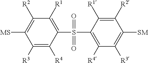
C1(S(C2=C([R4])C([R3])=C([SM])C([R2])=C2[R1])(=O)=O)=C([R1])C([R2])=C([MS])C([R3])=C1[R4]
